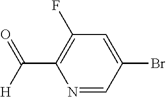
N1=CC(Br)=CC(F)=C1C([H])=O
